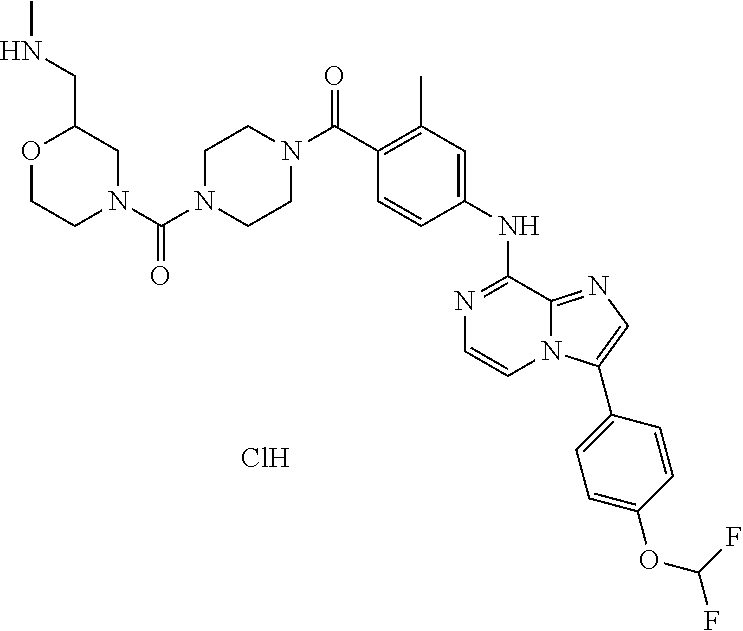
C(C1=C(C)C=C(NC2=NC=CN3C2=NC=C3C2=CC=C(OC(F)F)C=C2)C=C1)(=O)N1CCN(C(=O)N2CCOC(CNC)C2)CC1.Cl
